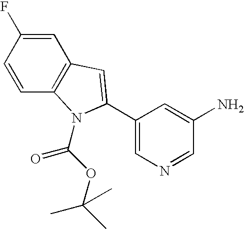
C1=C(F)C=CC2=C1C=C(C1=CN=CC(N)=C1)N2C(OC(C)(C)C)=O
